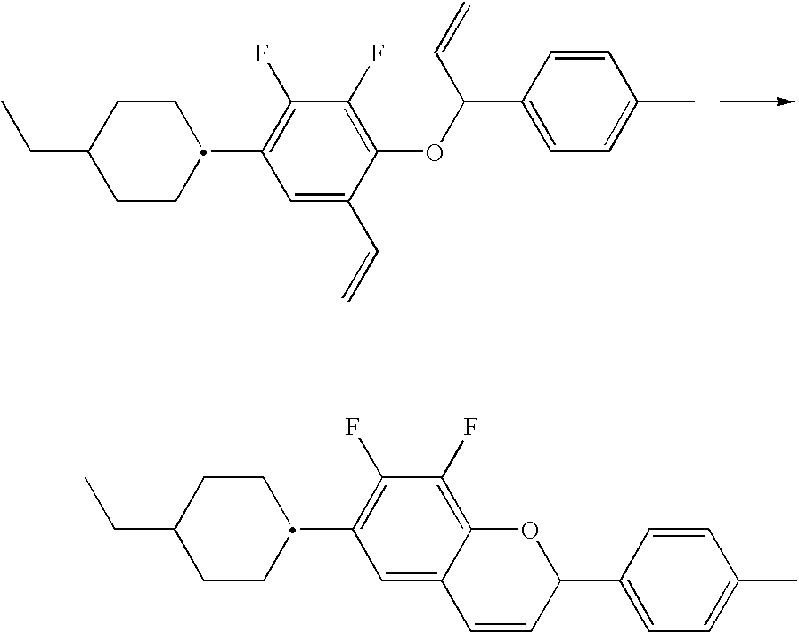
C1CC(C2=C(F)C(F)=C(OC(C=C)C3=CC=C(C)C=C3)C(C=C)=C2)CCC1CC.C1CC(C2=C(F)C(F)=C3C(=C2)C=CC(C2=CC=C(C)C=C2)O3)CCC1CC
